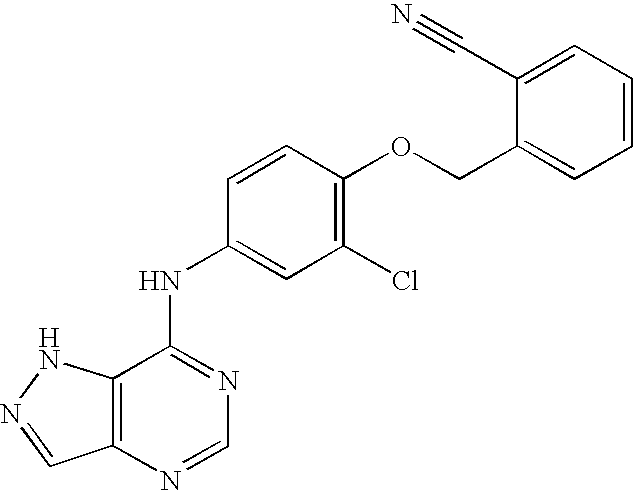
C12=C(NN=C1)C(NC1=CC(Cl)=C(OCC3=CC=CC=C3C#N)C=C1)=NC=N2
